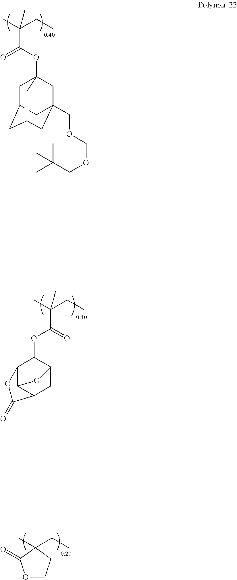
CC(CC)(C)C(OC1C2C3C(CC1O3)C(=O)O2)=O.C1C2CC3CC(COCOCC(C)(C)C)(CC1(OC(=O)C(C)(CC)C)C3)C2.O1CCC(C)(CC)C1=O
